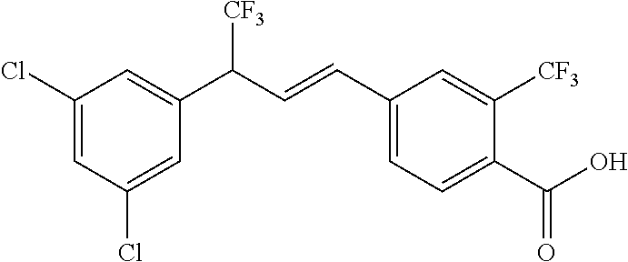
C1(Cl)=CC(C(C=CC2=CC=C(C(O)=O)C([CF3])=C2)[CF3])=CC(Cl)=C1
